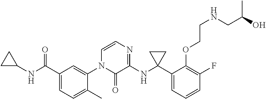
C1(C(NC2CC2)=O)=CC=C(C)C(N2C(=O)C(NC3(C4=CC=CC(F)=C4OCCNCC(C)O)CC3)=NC=C2)=C1
